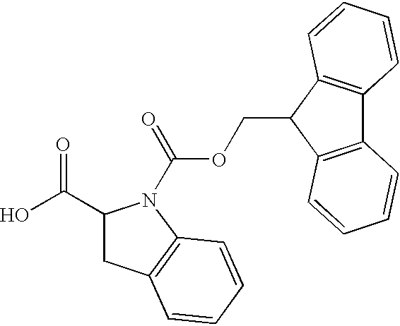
OC(C1CC2=C(N1C(OCC1C3=C(C4=C1C=CC=C4)C=CC=C3)=O)C=CC=C2)=O
